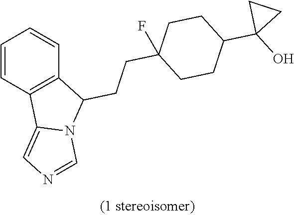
C1=CC2=C(C=C1)C(CCC1(F)CCC(C3(O)CC3)CC1)N1C2=CN=C1
